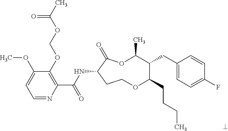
C1=NC(C(NC2C(=O)OC(C)C(CC3=CC=C(F)C=C3)C(CCCC)OCC2)=O)=C(OCOC(C)=O)C(OC)=C1
